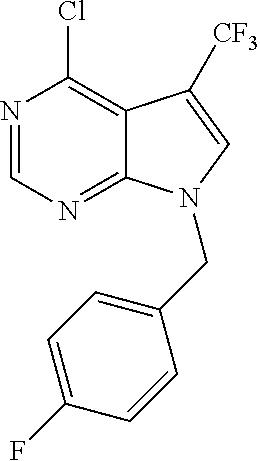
N1=CN=C2C(=C1Cl)C([CF3])=CN2CC1=CC=C(F)C=C1
